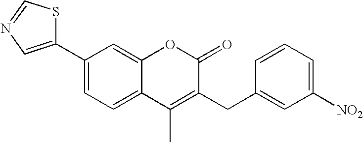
C1(C2=CN=CS2)=CC=C2C(=C1)OC(=O)C(CC1=CC([NO2])=CC=C1)=C2C
